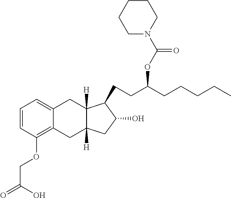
C1=CC(OCC(=O)O)=C2C(=C1)CC1([H])C([H])(C2)CC(O)C1CCC(CCCCC)OC(=O)N1CCCCC1
